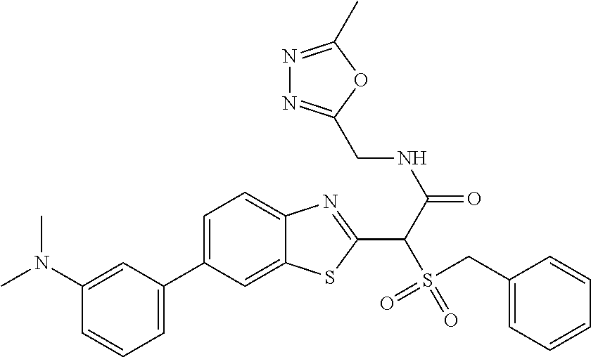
C1=C(C2=CC=CC(N(C)C)=C2)C=C2C(=C1)N=C(C(C(=O)NCC1=NN=C(C)O1)S(=O)(=O)CC1=CC=CC=C1)S2
